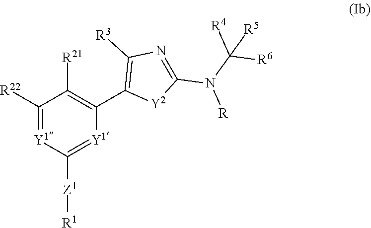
C1([R22])=[Y1]C([Z1][R1])=[Y1]C(C2=C([R3])N=C(N(C([R4])([R6])[R5])[R])[Y2]2)=C1[R21]
